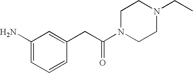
C1(N)=CC=CC(CC(N2CCN(CC)CC2)=O)=C1
